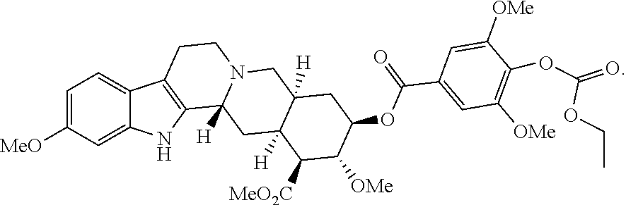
[MeO]C1=CC=C2C(=C1)NC1=C2CCN2C1([H])CC1([H])C([H])(C2)CC(OC(C2=CC([OMe])=C(OC(OCC)=O)C([OMe])=C2)=O)C([OMe])C1[MeO2C]
